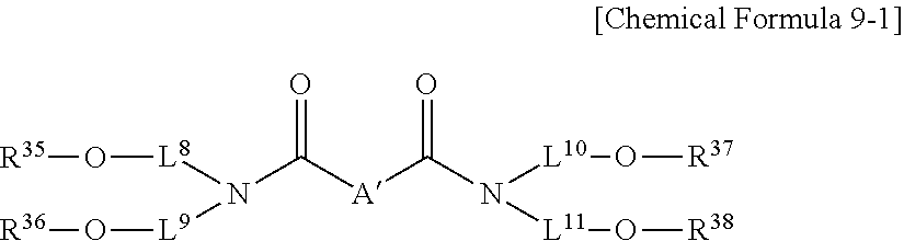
N(C([A]C(N([L11]O[R38])[L10]O[R37])=O)=O)([L9]O[R36])[L8]O[R35]
